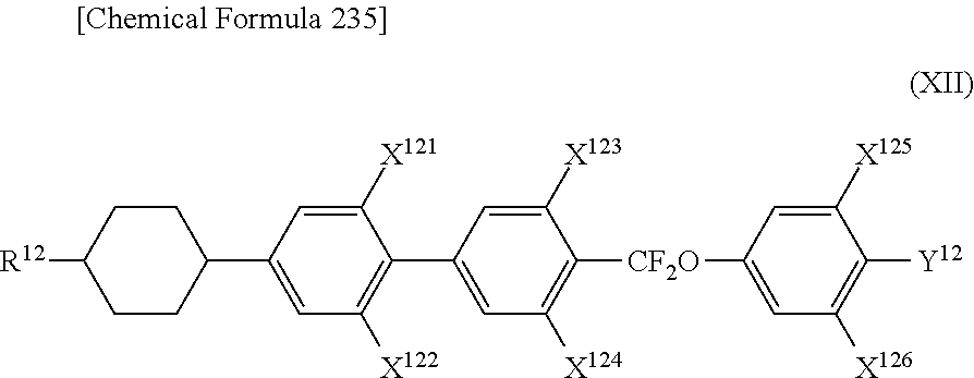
C1C([R12])CCC(C2=CC([X122])=C(C3=CC([X124])=C([CF2O]C4=CC([X126])=C([Y12])C([X125])=C4)C([X123])=C3)C([X121])=C2)C1
